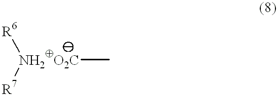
[R6][NH2O2C]([R7])C
